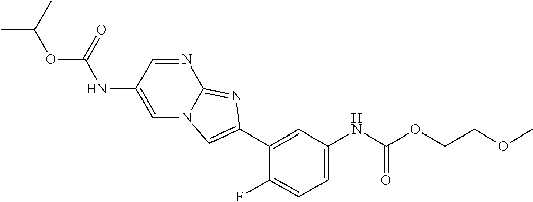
C1(C2=CN3C=C(NC(=O)OC(C)C)C=NC3=N2)=CC(NC(OCCOC)=O)=CC=C1F
